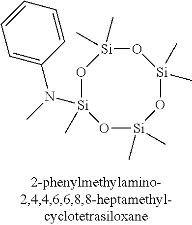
O1[Si](C)(C)O[Si](C)(N(C)C2=CC=CC=C2)O[Si](C)(C)O[Si]1(C)C
